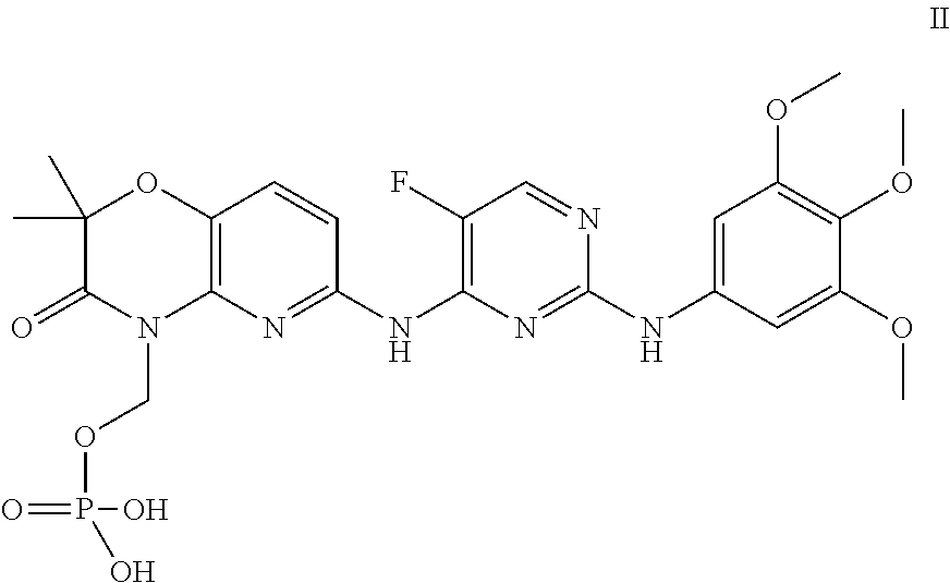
C12=C(N=C(NC3=C(F)C=NC(NC4=CC(OC)=C(OC)C(OC)=C4)=N3)C=C1)N(COP(O)(=O)O)C(=O)C(C)(C)O2
